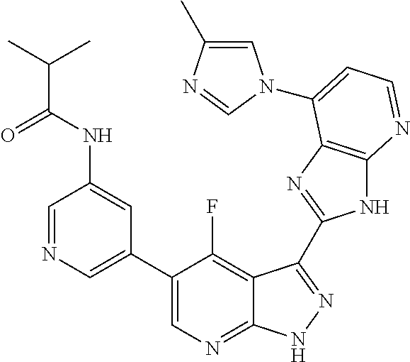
C1=NC=C(C2=CN=C3C(=C2F)C(C2=NC4=C(N2)N=CC=C4N2C=C(C)N=C2)=NN3)C=C1NC(=O)C(C)C
